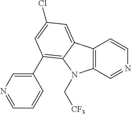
C12=C(C=NC=C1)N(C[CF3])C1=C(C3=CN=CC=C3)C=C(Cl)C=C21
